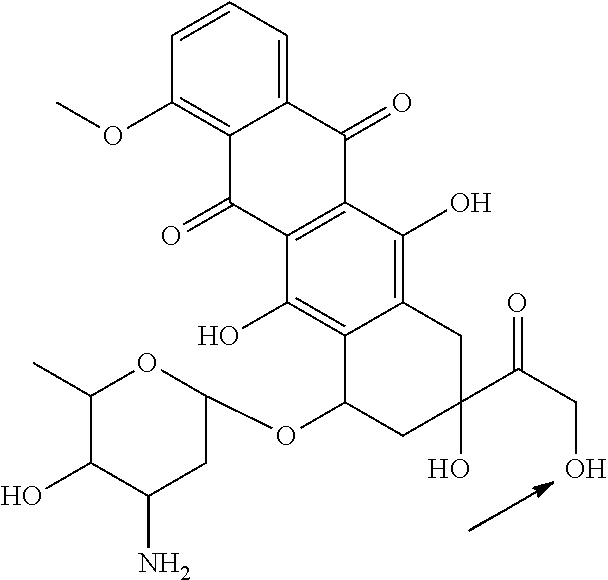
C12=CC=CC(OC)=C1C(=O)C1=C(C2=O)C(O)=C2C(=C1O)C(OC1OC(C)C(O)C(N)C1)CC(O)(C(CO)=O)C2
